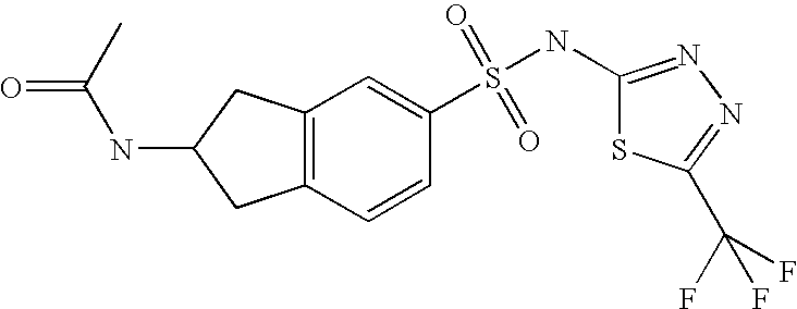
C12=C(C=CC(S(NC3=NN=C(C(F)(F)F)S3)(=O)=O)=C1)CC(NC(=O)C)C2
